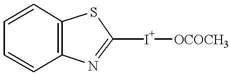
C12=C(N=C([I+][OCOCH3])S1)C=CC=C2
